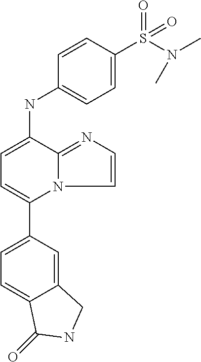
C1(C2=CC=C(NC3=CC=C(S(N(C)C)(=O)=O)C=C3)C3=NC=CN23)=CC=C2C(=C1)CNC2=O
